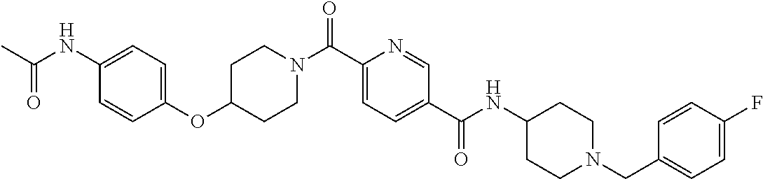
C1CN(C(C2=CC=C(C(=O)NC3CCN(CC4=CC=C(F)C=C4)CC3)C=N2)=O)CCC1OC1=CC=C(NC(=O)C)C=C1
